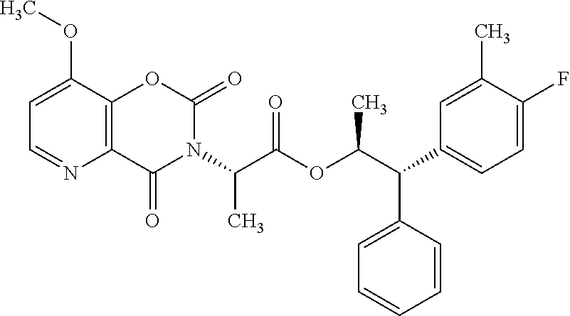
C12=C(C(OC)=CC=N1)OC(=O)N(C(C(OC(C(C1=CC=C(F)C(C)=C1)C1=CC=CC=C1)C)=O)C)C2=O
